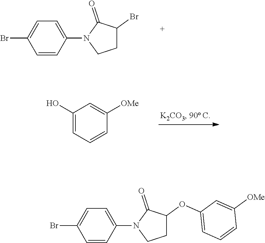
C1=C(N2CCC(OC3=CC=CC([OMe])=C3)C2=O)C=CC(Br)=C1.C1=C(N2CCC(Br)C2=O)C=CC(Br)=C1.C1(O)=CC=CC([OMe])=C1
